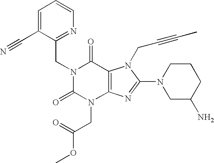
C1=C(C#N)C(CN2C(=O)N(CC(OC)=O)C3=C(C2=O)N(CC#CC)C(N2CC(N)CCC2)=N3)=NC=C1
